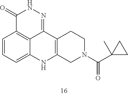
C1(=O)C2=C3C(=NN1)C1=C(NC3=CC=C2)CN(C(C2(C)CC2)=O)CC1
